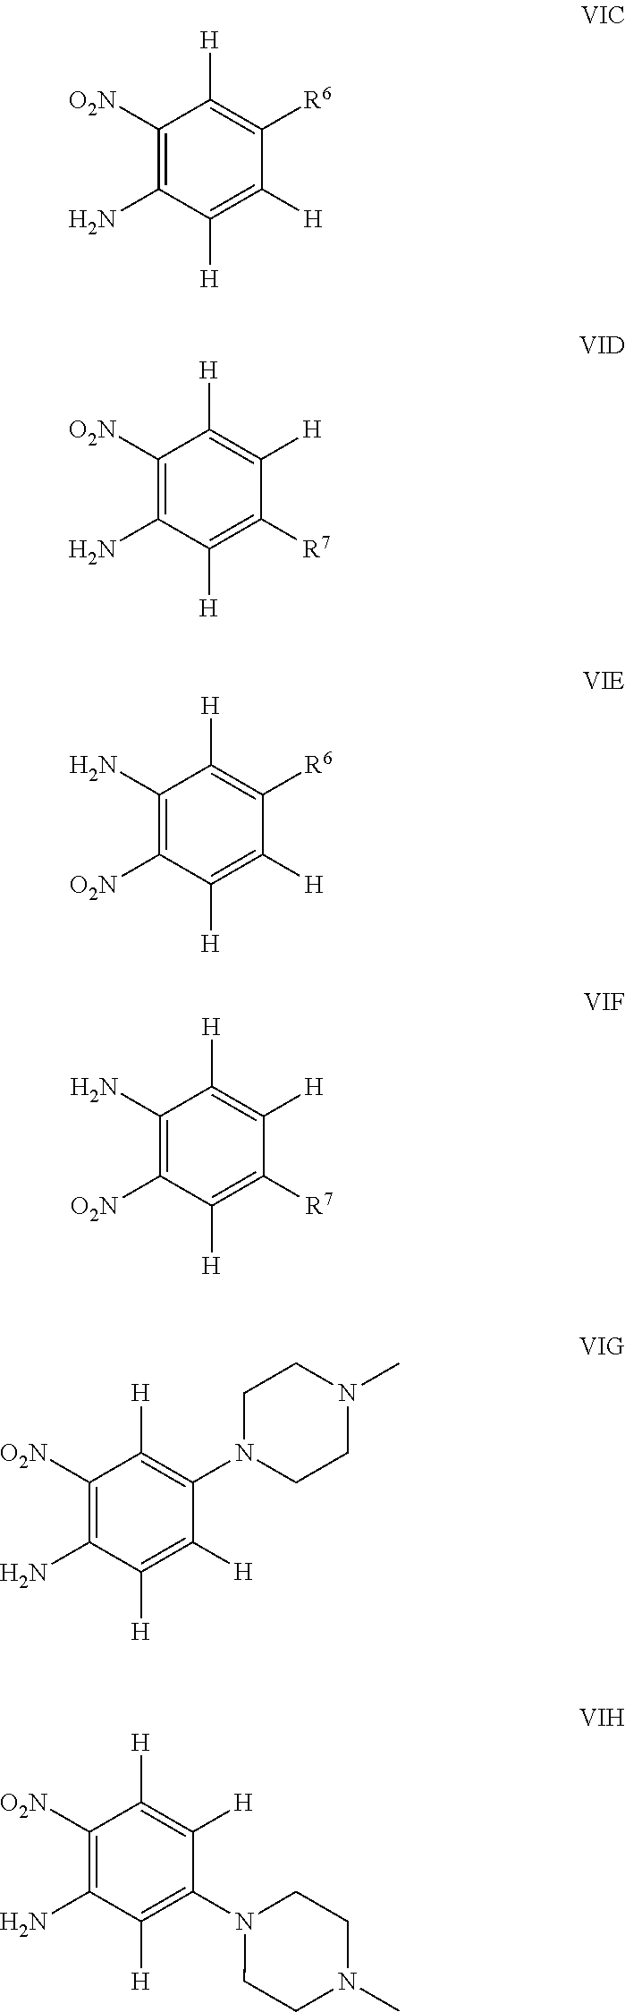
C1([O2N])=C(N)C([H])=C([H])C([R6])=C1[H].C1([O2N])=C(N)C([H])=C([R7])C([H])=C1[H].C1(N)=C([O2N])C([H])=C([H])C([R6])=C1[H].C1(N)=C([O2N])C([H])=C([R7])C([H])=C1[H].C1([O2N])=C(N)C([H])=C([H])C(N2CCN(C)CC2)=C1[H].C1([O2N])=C(N)C([H])=C(N2CCN(C)CC2)C([H])=C1[H]
